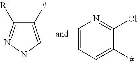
C1([#])=CN(C)N=C1[R1].C1=CC=C([#])C(Cl)=N1
